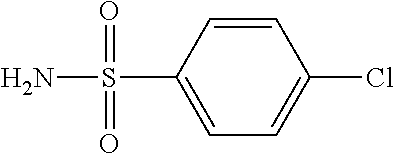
C1=CC(S(N)(=O)=O)=CC=C1Cl
